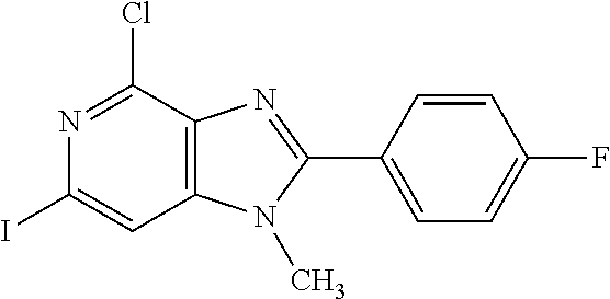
C1(I)=CC2=C(C(Cl)=N1)N=C(C1=CC=C(F)C=C1)N2C
